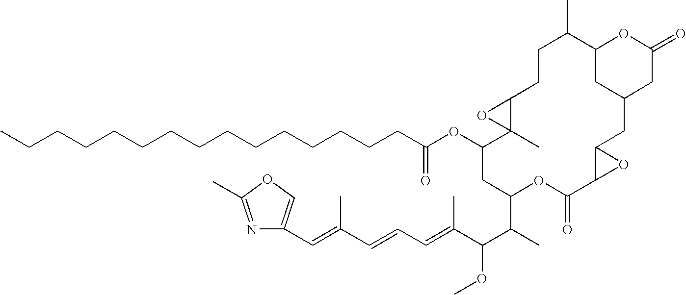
C(CCCCCCCCCCCCCC(OC1C2(C)C(O2)CCC(C)C2OC(=O)CC(CC3C(C(=O)OC(C(C)C(OC)C(=CC=CC(=CC4=COC(C)=N4)C)C)C1)O3)C2)=O)C
